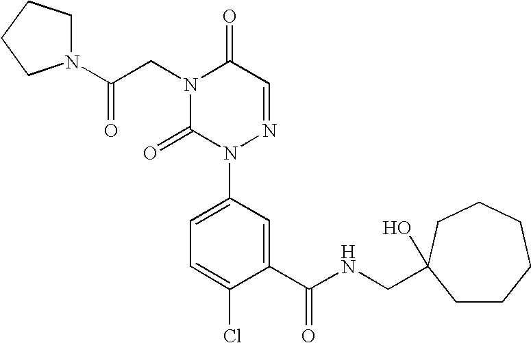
N1(CC(=O)N2CCCC2)C(=O)N(C2=CC=C(Cl)C(C(NCC3(O)CCCCCC3)=O)=C2)N=CC1=O
